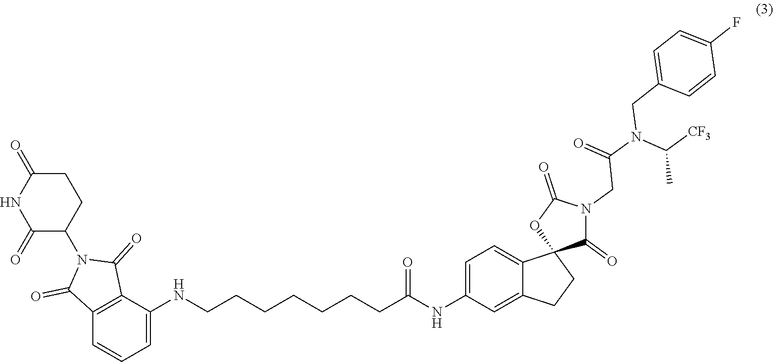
C1(NCCCCCCCC(NC2=CC=C3C(=C2)CCC32C(=O)N(CC(N(C([CF3])C)CC3=CC=C(F)C=C3)=O)C(=O)O2)=O)=CC=CC2=C1C(=O)N(C1CCC(=O)NC1=O)C2=O
